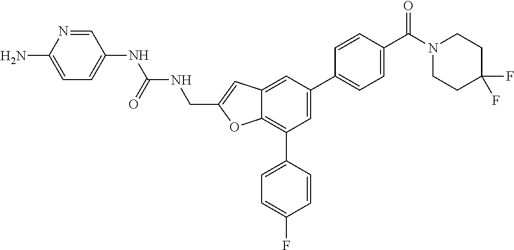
C1=NC(N)=CC=C1NC(NCC1=CC2=CC(C3=CC=C(C(=O)N4CCC(F)(F)CC4)C=C3)=CC(C3=CC=C(F)C=C3)=C2O1)=O
